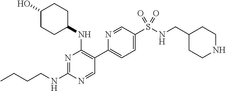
CCCCNC1=NC(NC2CCC(O)CC2)=C(C2=CC=C(S(NCC3CCNCC3)(=O)=O)C=N2)C=N1
